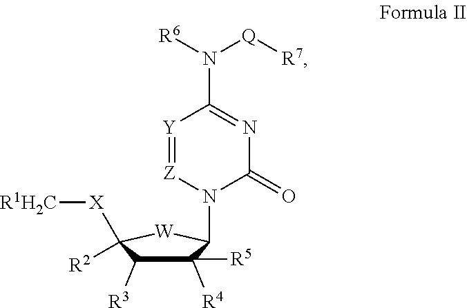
C1([R4])([R5])C([R3])C([R2])([X][R1H2C])[W]C1N1C(=O)N=C(N([R6])[Q][R7])[Y]=[Z]1
